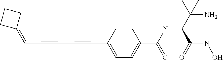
C(#CC#CC1=CC=C(C(NC(C(N)(C)C)C(NO)=O)=O)C=C1)C=C1CCC1
